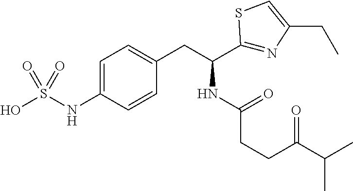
C1=C(NS(O)(=O)=O)C=CC(CC(C2=NC(CC)=CS2)NC(=O)CCC(C(C)C)=O)=C1
